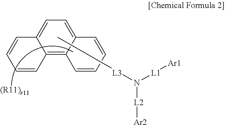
C1=C2C(=C3C(=C1)C=CC=C3)C=CC=C2.[L2]([Ar2])N([L1][Ar1])[L3]C
